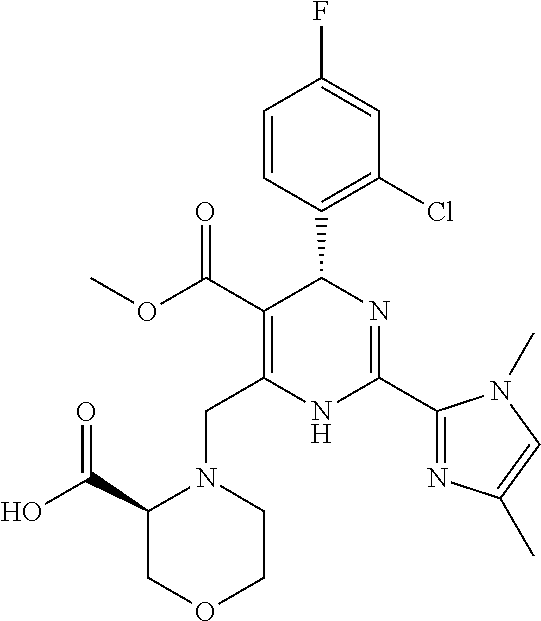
C1=CC(C2C(C(=O)OC)=C(CN3C(C(O)=O)COCC3)NC(C3=NC(C)=CN3C)=N2)=C(Cl)C=C1F
